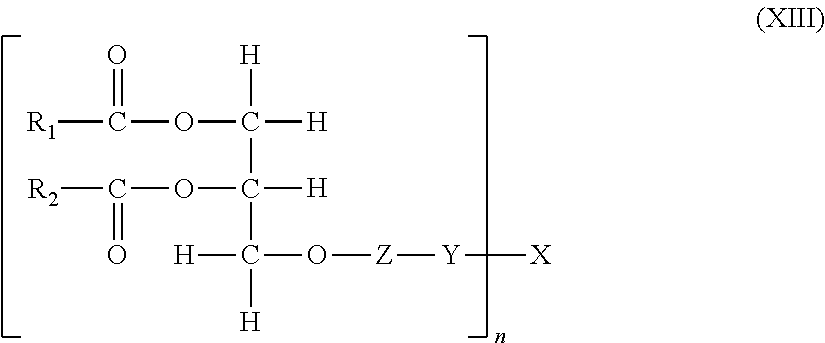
[R1]C(=O)OC([H])([H])C(C([H])([H])O[Z][Y][X])([H])OC(=O)[R2]
